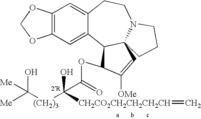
C12=C(C=C3C(=C1)CCN1C4(C3C(OC(=O)C([(CH2)3]C([Me])(O)[Me])(O)[CH2CO2CH2CH2CH2CH]=C)C([OMe])=C4)CCC1)OCO2
